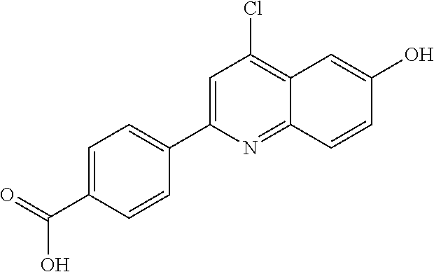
C1=C(C2=CC=C(C(=O)O)C=C2)N=C2C(=C1Cl)C=C(O)C=C2
